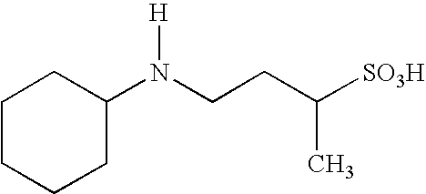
C1CCCC(N(CCC([SO3H])C)[H])C1
